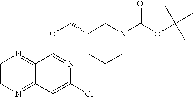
C1=CN=C2C(=N1)C(OCC1CCCN(C(OC(C)(C)C)=O)C1)=NC(Cl)=C2
